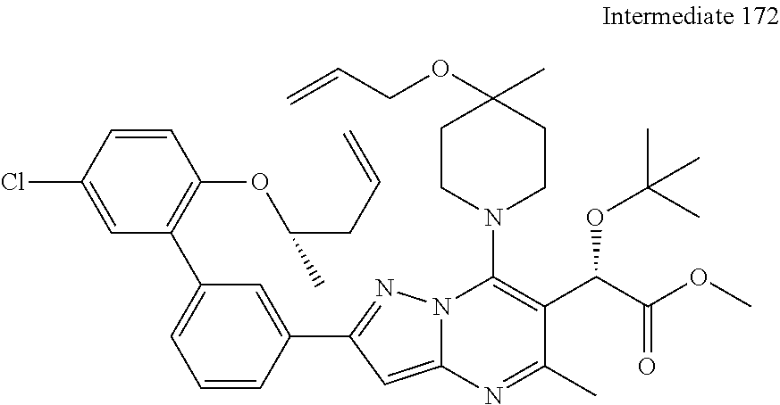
C1=CC(C2=NN3C(=C2)N=C(C)C(C(C(OC)=O)OC(C)(C)C)=C3N2CCC(C)(OCC=C)CC2)=CC(C2=C(OC(CC=C)C)C=CC(Cl)=C2)=C1
